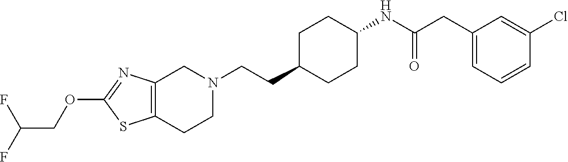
C12=C(CCN(CCC3CCC(NC(CC4=CC=CC(Cl)=C4)=O)CC3)C1)SC(OCC(F)F)=N2
